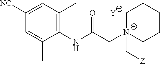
[Y].C1=C(C)C(NC(C[N+]2(C[Z])CCCCC2)=O)=C(C)C=C1[NC]
